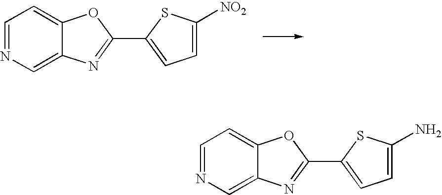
C1=NC=C2C(=C1)OC(C1=CC=C([NO2])S1)=N2.C1=NC=C2C(=C1)OC(C1=CC=C(N)S1)=N2
